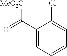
C1(C(=O)[MeO2C])=CC=CC=C1Cl
